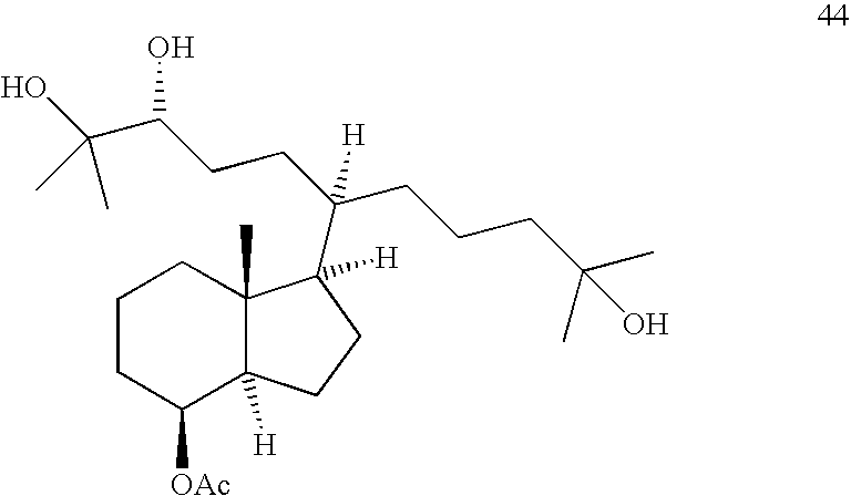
C1([OAc])C2([H])C(C)(CCC1)C([H])(C(CCC(C(C)(C)O)O)(CCCC(C)(O)C)[H])CC2
